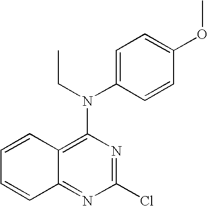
C1=CC2=C(N(C3=CC=C(OC)C=C3)CC)N=C(Cl)N=C2C=C1
